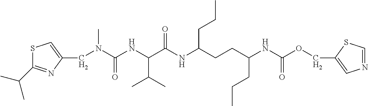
S1C(C(C)C)=NC(CN(C)C(=O)NC(C(C)C)C(=O)NC(CCC)CCC(CCC)NC(=O)OCC2=CN=CS2)=C1
